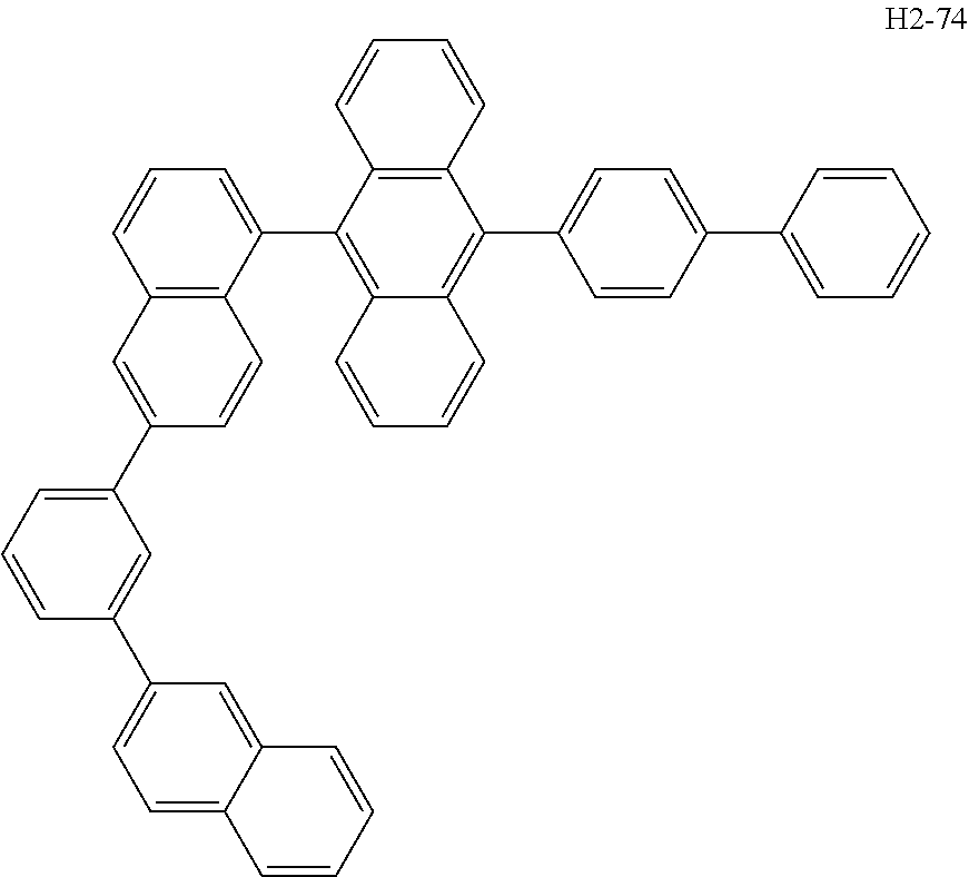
C12=C(C(C3=C4C(=C(C5=CC=C(C6=CC=CC=C6)C=C5)C5=C3C=CC=C5)C=CC=C4)=CC=C1)C=CC(C1=CC=CC(C3=CC=C4C(=C3)C=CC=C4)=C1)=C2
